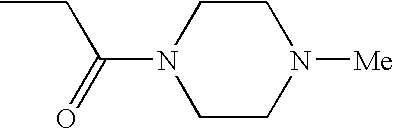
C1CN([Me])CCN1C(CC)=O
